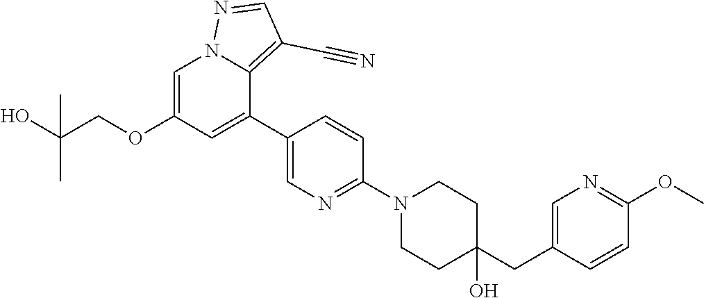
C1=C(OCC(O)(C)C)C=C(C2=CN=C(N3CCC(CC4=CN=C(OC)C=C4)(O)CC3)C=C2)C2=C(C#N)C=NN12
